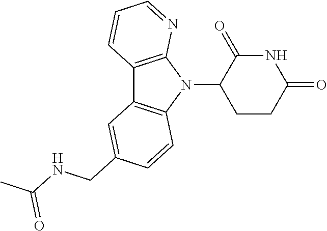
N1(C2CCC(=O)NC2=O)C2=C(C3=C1C=CC(CNC(C)=O)=C3)C=CC=N2
